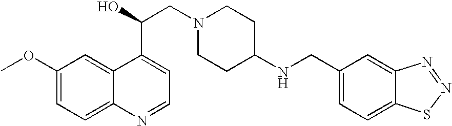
C1(OC)=CC=C2C(=C1)C(C(O)CN1CCC(NCC3=CC=C4C(=C3)N=NS4)CC1)=CC=N2
